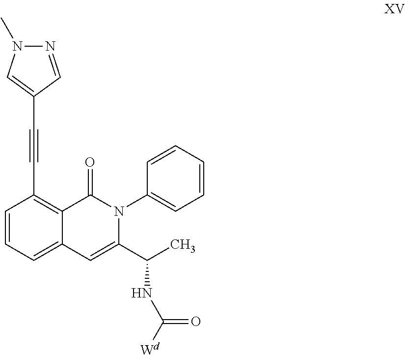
C1=C2C(=C(C#CC3=CN(C)N=C3)C=C1)C(=O)N(C1=CC=CC=C1)C(C(NC([Wd])=O)C)=C2
